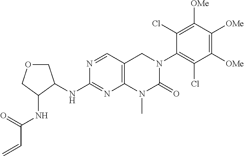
N(C1=NC2=C(C=N1)CN(C1=C(Cl)C([OMe])=C([OMe])C([OMe])=C1Cl)C(=O)N2C)C1C(NC(C=C)=O)COC1
